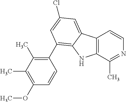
C12=C(C(C)=NC=C1)NC1=C(C3=C(C)C(C)=C(OC)C=C3)C=C(Cl)C=C21
